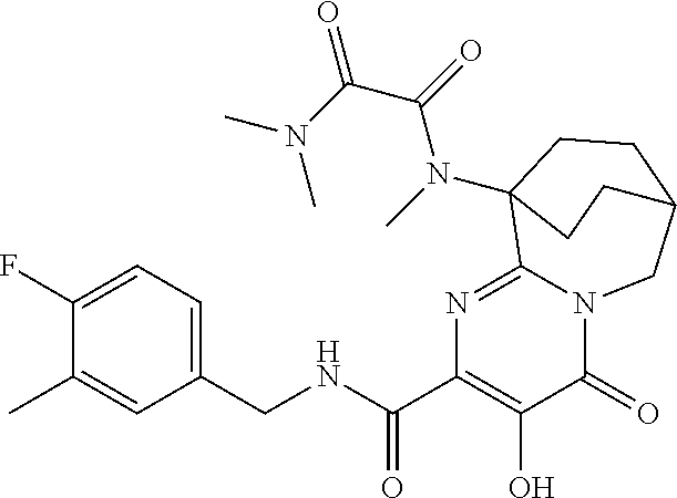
C1(CNC(C2=C(O)C(=O)N3C(=N2)C2(N(C)C(=O)C(N(C)C)=O)CCC(C3)CC2)=O)=CC=C(F)C(C)=C1
